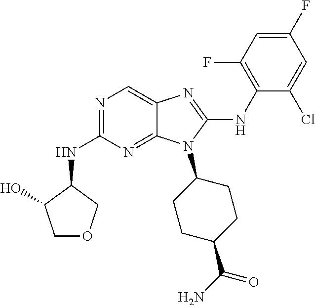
N1=C(NC2C(O)COC2)N=C2C(=C1)N=C(NC1=C(F)C=C(F)C=C1Cl)N2C1CCC(C(N)=O)CC1
